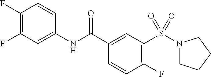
C1(F)=C(F)C=C(NC(C2=CC(S(N3CCCC3)(=O)=O)=C(F)C=C2)=O)C=C1
